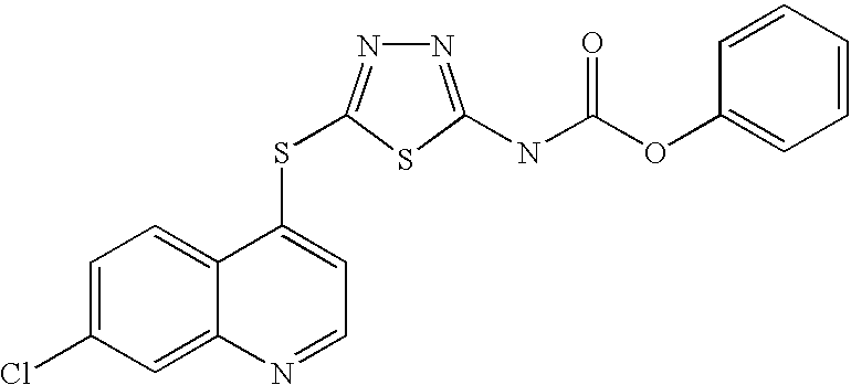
C1=C(Cl)C=C2C(=C1)C(SC1=NN=C(NC(=O)OC3=CC=CC=C3)S1)=CC=N2
